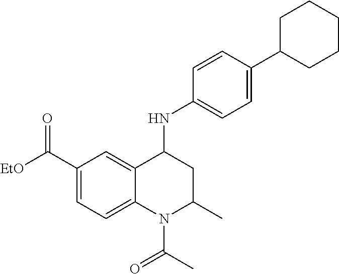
C1=C2C(=CC=C1C([EtO])=O)N(C(C)=O)C(C)CC2NC1=CC=C(C2CCCCC2)C=C1
